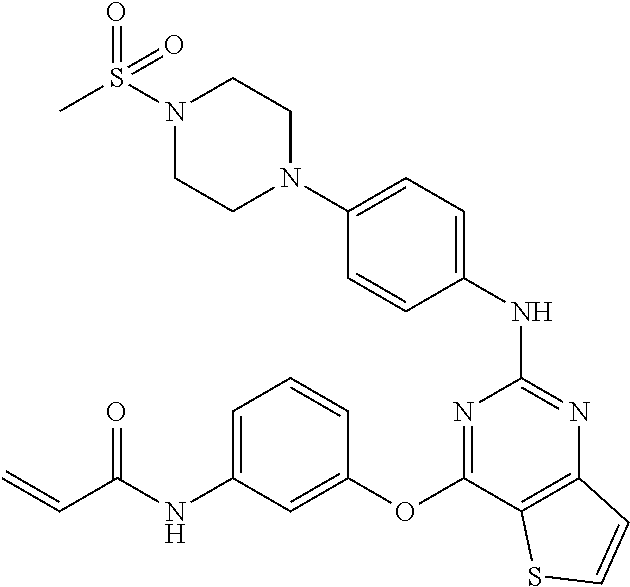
N1(S(=O)(C)=O)CCN(C2=CC=C(NC3=NC4=C(C(OC5=CC(NC(C=C)=O)=CC=C5)=N3)SC=C4)C=C2)CC1
